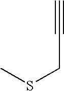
CSCC#C
